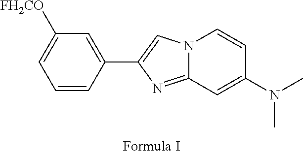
N12C(=NC(C3=CC([FH2CO])=CC=C3)=C1)C=C(N(C)C)C=C2
